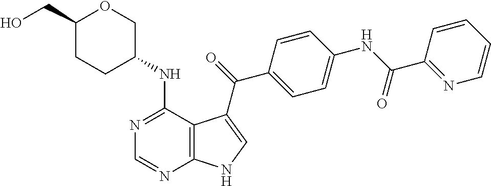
C1(CO)CCC(NC2=NC=NC3=C2C(C(=O)C2=CC=C(NC(C4=NC=CC=C4)=O)C=C2)=CN3)CO1
